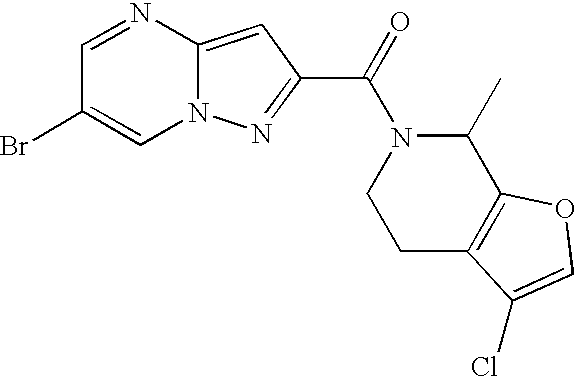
C1=NC2=CC(C(=O)N3C(C)C4=C(CC3)C(Cl)=CO4)=NN2C=C1Br
